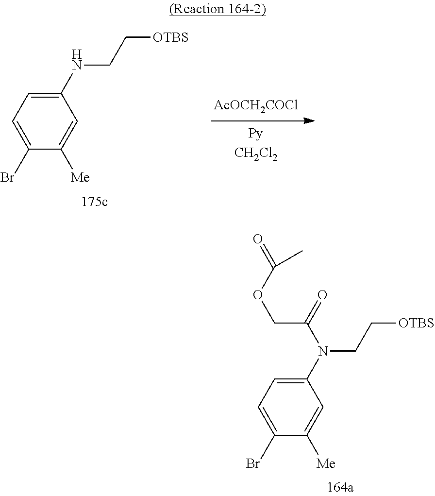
[AcOCH2COCl].C1(NCC[OTBS])=CC=C(Br)C([Me])=C1.C1(N(CC[OTBS])C(=O)COC(=O)C)=CC=C(Br)C([Me])=C1
